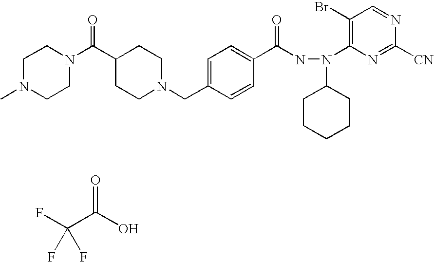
FC(C(O)=O)(F)F.N(C1CCCCC1)(C1=C(Br)C=NC([CN])=N1)NC(C1=CC=C(CN2CCC(C(N3CCN(C)CC3)=O)CC2)C=C1)=O
